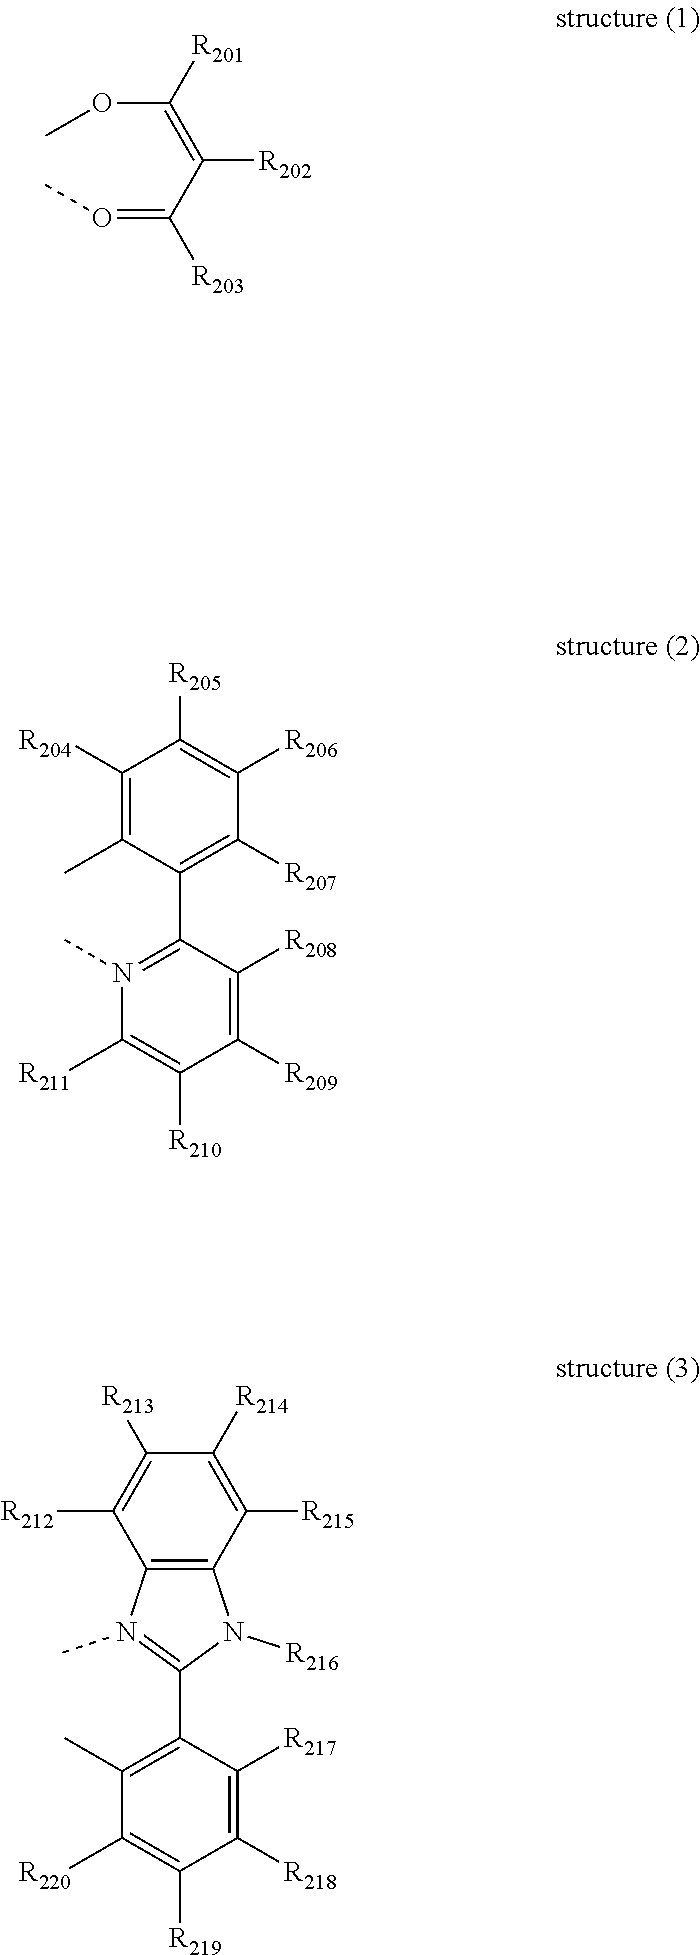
C(OC)(=C(C(=OC)[R203])[R202])[R201].C1([R204])=C(C)C(C2=N(C)C([R211])=C([R210])C([R209])=C2[R208])=C([R207])C([R206])=C1[R205].C1([R220])=C([R219])C([R218])=C([R217])C(C2=N(C)C3=C(N2[R216])C([R215])=C([R214])C([R213])=C3[R212])=C1C
